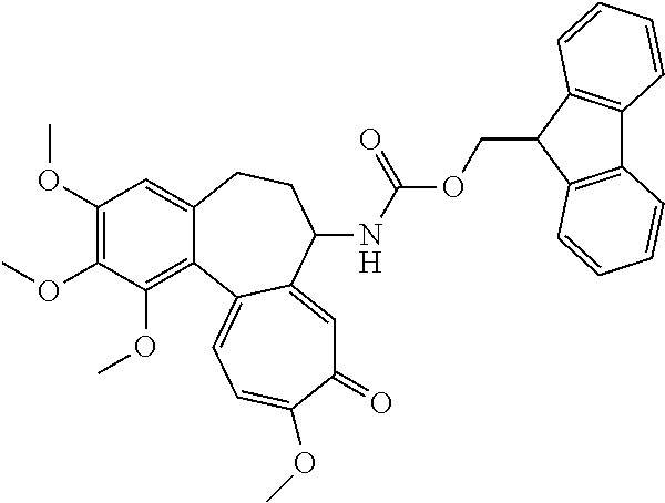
C1(OC)=C(OC)C(OC)=C2C(=C1)CCC(NC(OCC1C3=C(C4=C1C=CC=C4)C=CC=C3)=O)C1=CC(=O)C(OC)=CC=C21
